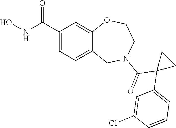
C1(C(NO)=O)=CC=C2C(=C1)OCCN(C(=O)C1(C3=CC=CC(Cl)=C3)CC1)C2
